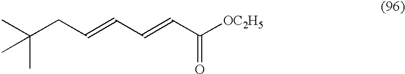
C(C)(CC=CC=CC(=O)[OC2H5])(C)C
